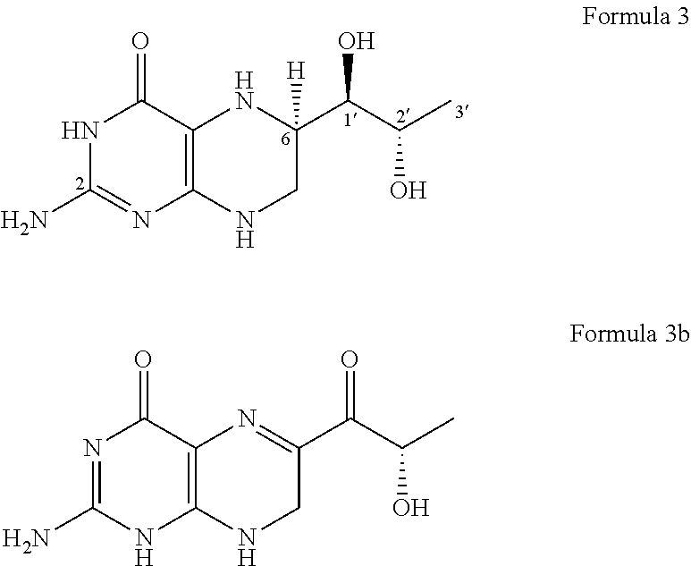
N1C(N)=NC2=C(C1=O)NC(C(C(O)C)O)([H])CN2.N1=C(N)NC2=C(C1=O)N=C(C(C(O)C)=O)CN2
